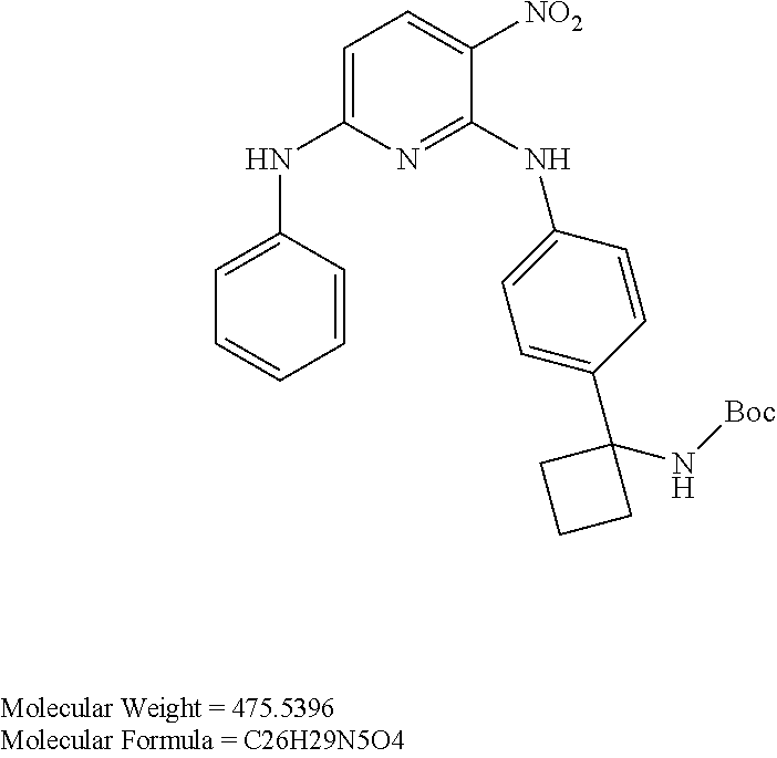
C1=C(NC2=NC(NC3=CC=CC=C3)=CC=C2[NO2])C=CC(C2(N[Boc])CCC2)=C1
